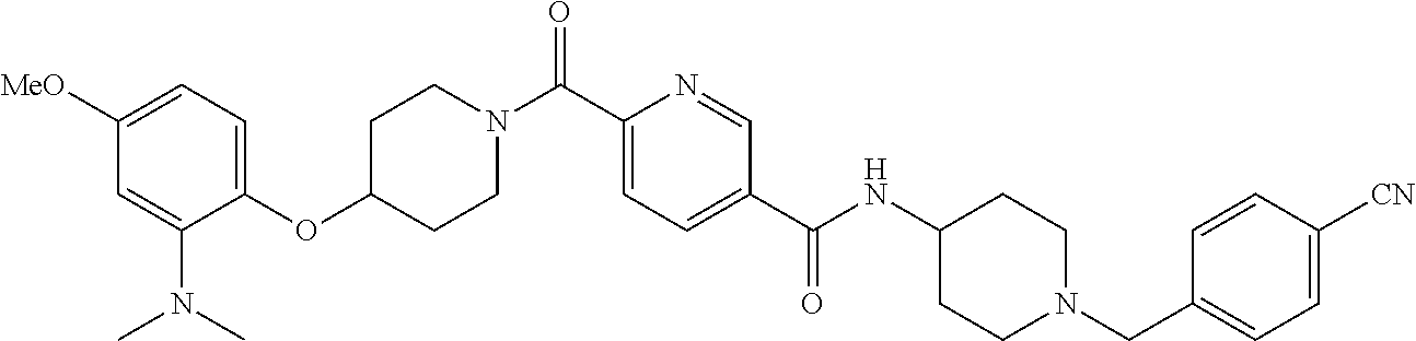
C(C1=CC=C(C(NC2CCN(CC3=CC=C([CN])C=C3)CC2)=O)C=N1)(=O)N1CCC(OC2=CC=C([MeO])C=C2N(C)C)CC1
